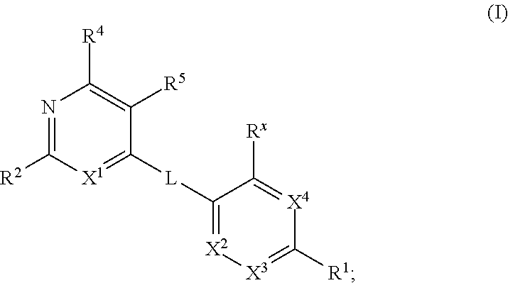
N1=C([R2])[X1]=C([L]C2=[X2][X3]=C([R1])[X4]=C2[Rx])C([R5])=C1[R4]
